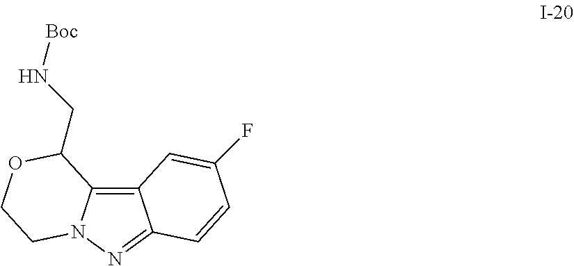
C12=C3C(=NN1CCOC2CN[Boc])C=CC(F)=C3
